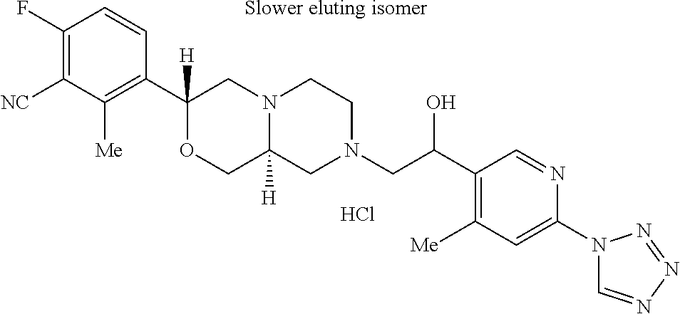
C1(F)=C([NC])C([Me])=C(C2([H])OCC3([H])N(C2)CCN(CC(C2=C([Me])C=C(N4C=NN=N4)N=C2)O)C3)C=C1.Cl.[Slower eluting isomer]
